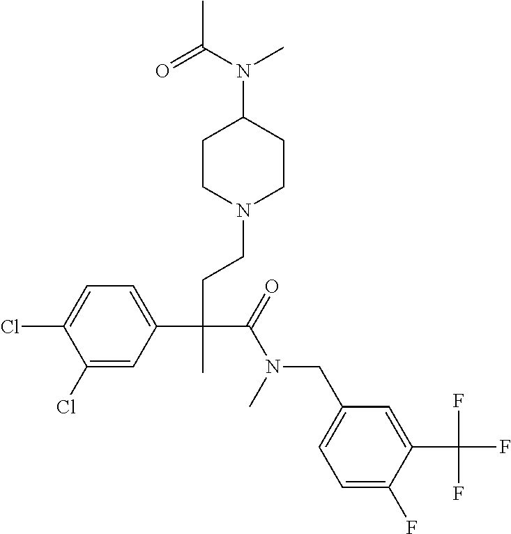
C1(Cl)=CC(C(CCN2CCC(N(C(=O)C)C)CC2)(C(=O)N(CC2=CC=C(F)C(C(F)(F)F)=C2)C)C)=CC=C1Cl
